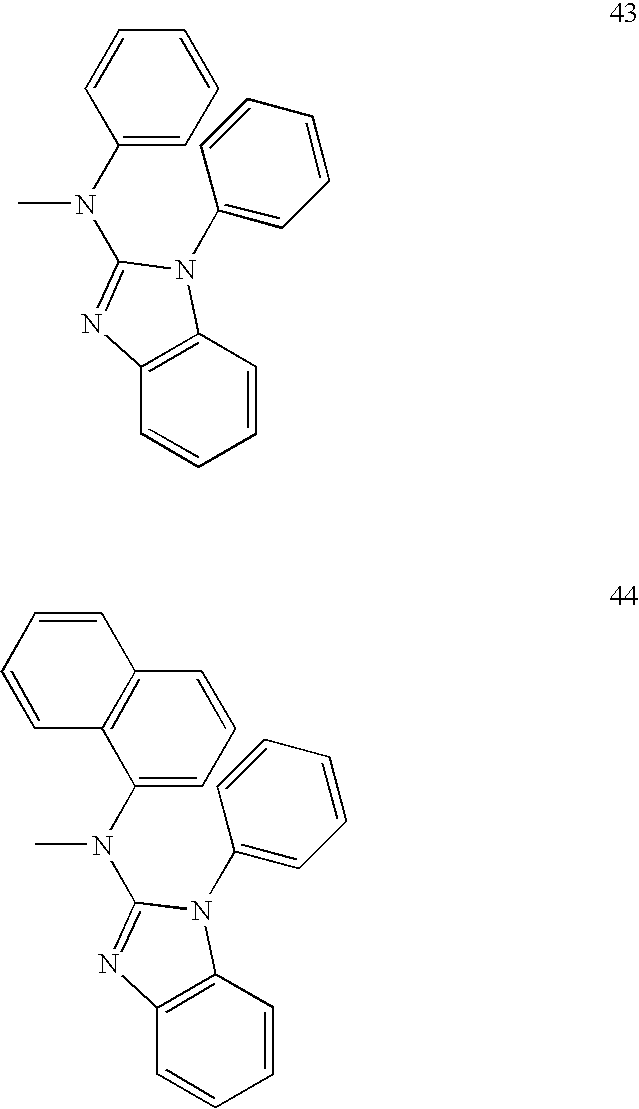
C1=CC2=C(C=C1)N=C(N(C1=CC=CC=C1)C)N2C1=CC=CC=C1.C1=CC2=C(C=C1)N=C(N(C1=CC=CC3=C1C=CC=C3)C)N2C1=CC=CC=C1
